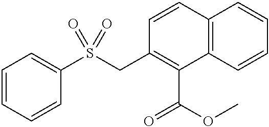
C1=CC=CC(S(CC2=C(C(OC)=O)C3=C(C=C2)C=CC=C3)(=O)=O)=C1
